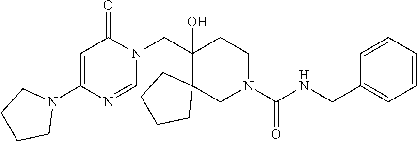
N1(C2=CC(=O)N(CC3(O)CCN(C(NCC4=CC=CC=C4)=O)CC34CCCC4)C=N2)CCCC1
